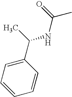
C1=CC=CC(C(C)NC(C)=O)=C1
